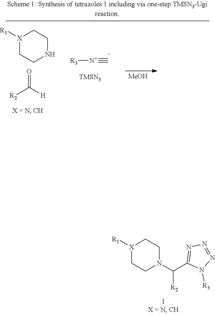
[X]1([R1])CCN(C(C2=NN=NN2[R3])[R2])CC1.[X]1([R1])CCNCC1.O=C([H])[R2].[R3][N+]#[C-].[TMSN3].[MeOH]
